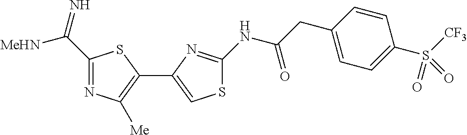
C1(C(=N)[MeHN])=NC([Me])=C(C2=CSC(NC(CC3=CC=C(S([CF3])(=O)=O)C=C3)=O)=N2)S1
